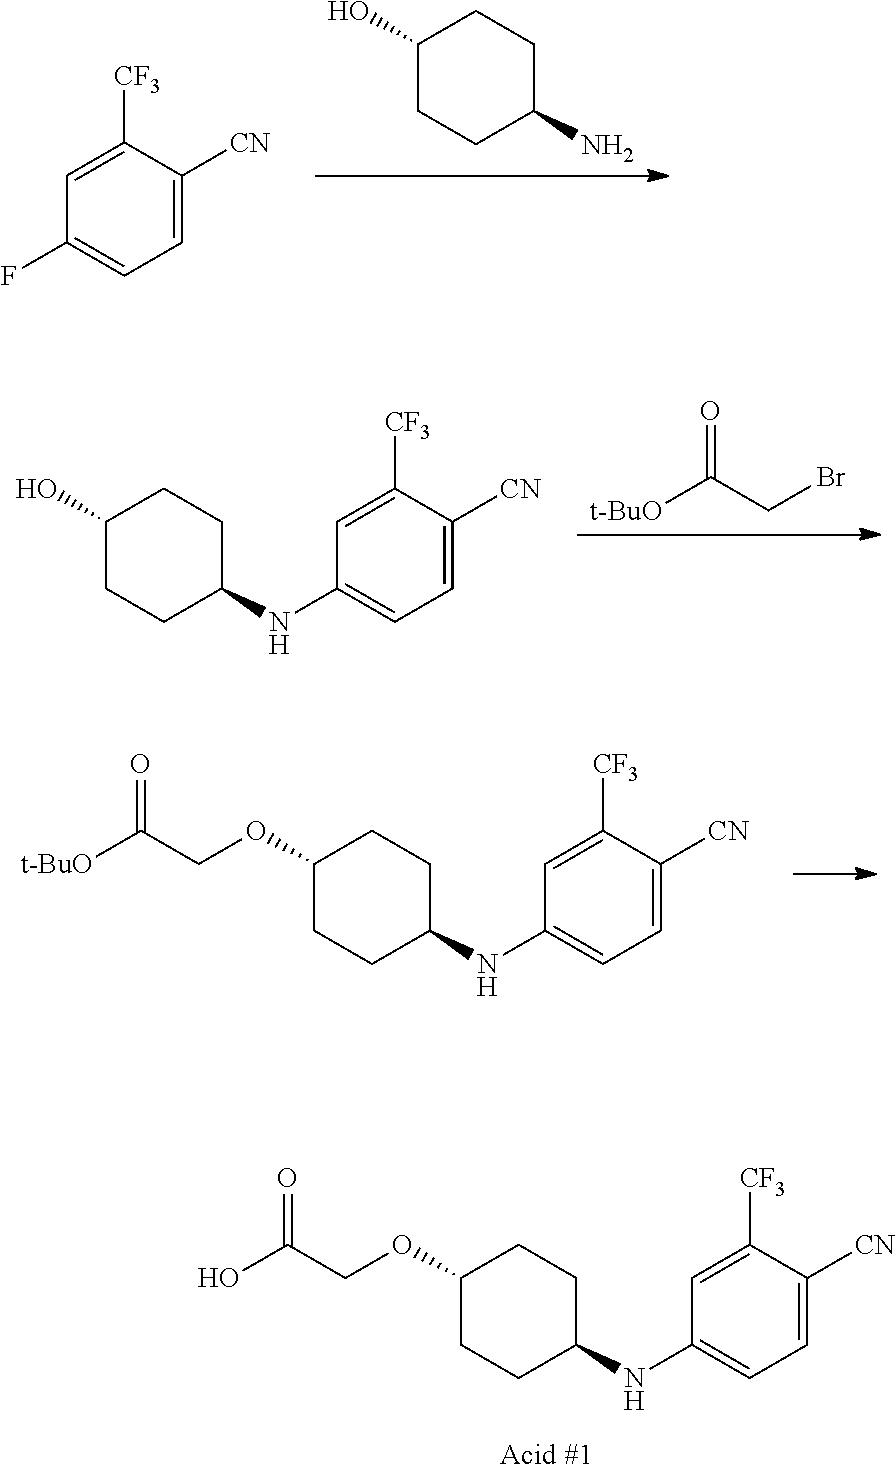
C1(O)CCC(N)CC1.C1(F)=CC=C([CN])C([CF3])=C1.C1(NC2CCC(OCC(O)=O)CC2)=CC=C([CN])C([CF3])=C1.[t-BuO]C(CBr)=O.C1(NC2CCC(O)CC2)=CC=C([CN])C([CF3])=C1.C1(NC2CCC(OCC([t-BuO])=O)CC2)=CC=C([CN])C([CF3])=C1
